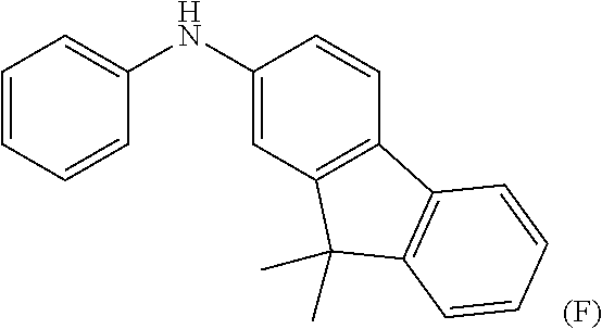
C1=CC=CC(NC2=CC3=C(C=C2)C2=C(C3(C)C)C=CC=C2)=C1.[(F)]
